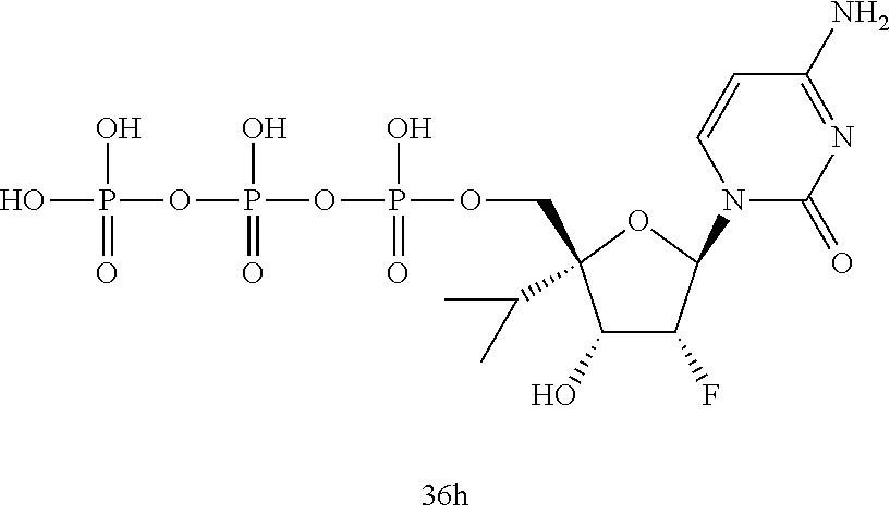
OP(O)(OP(O)(=O)OP(O)(=O)OCC1(C(C)C)C(O)C(F)C(N2C(=O)N=C(N)C=C2)O1)=O
